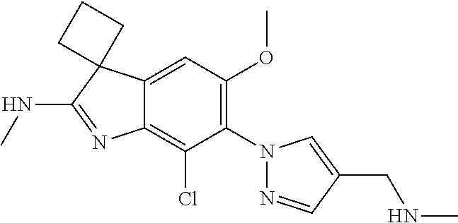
C12=CC(OC)=C(N3N=CC(CNC)=C3)C(Cl)=C1N=C(NC)C21CCC1
